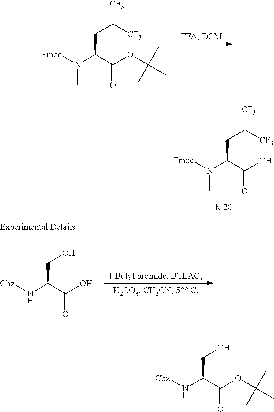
OCC(N[Cbz])C(OC(C)(C)C)=O.C(CC(N([Fmoc])C)C(O)=O)([CF3])[CF3].[M20].C(CC(N([Fmoc])C)C(OC(C)(C)C)=O)([CF3])[CF3].C(C(N[Cbz])C(O)=O)O
